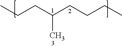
C(CC(CCCC)C)C
